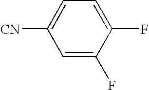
C1=C(F)C(F)=CC=C1[CN]
